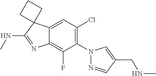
C12=CC(Cl)=C(N3N=CC(CNC)=C3)C(F)=C1N=C(NC)C21CCC1
